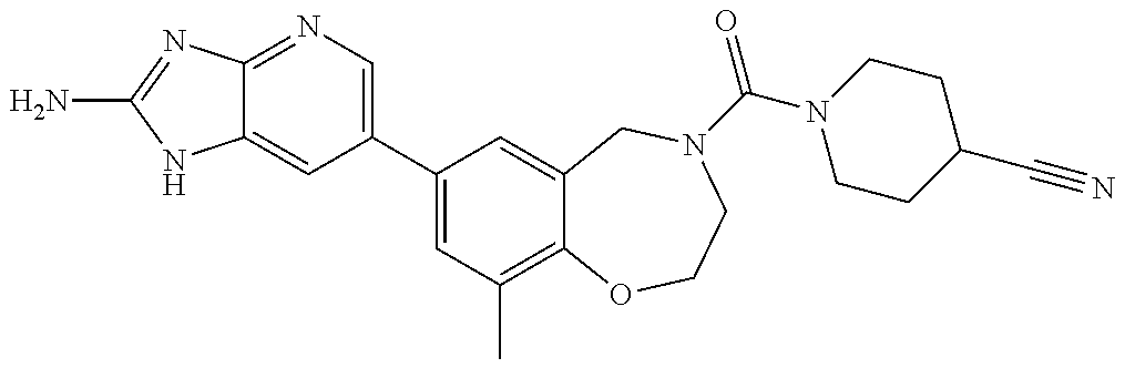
C12=NC=C(C3=CC(C)=C4C(=C3)CN(C(N3CCC(C#N)CC3)=O)CCO4)C=C1NC(N)=N2
